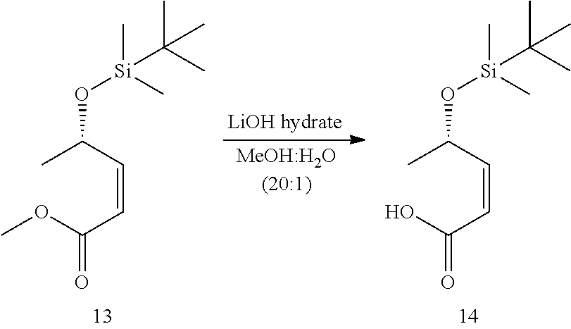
CC(C=CC(OC)=O)O[Si](C)(C)C(C)(C)C.CC(C=CC(O)=O)O[Si](C)(C)C(C)(C)C
